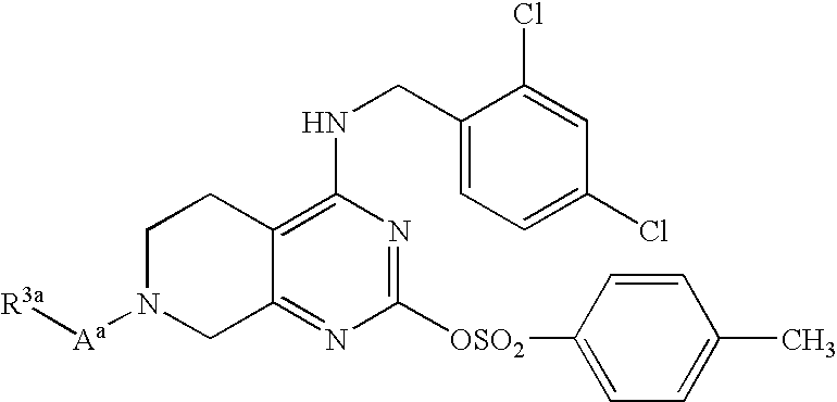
C1N([Aa][R3a])CC2=NC([OSO2]C3=CC=C(C)C=C3)=NC(NCC3=CC=C(Cl)C=C3Cl)=C2C1
